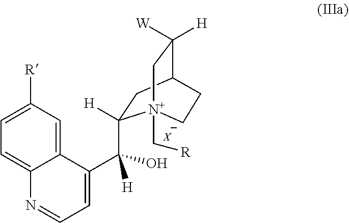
C1([R])=CC=C2C(=C1)C(C([H])(O)C1([H])CC3CC[N+]1(C[R])CC3([W])[H])=CC=N2.[X]
